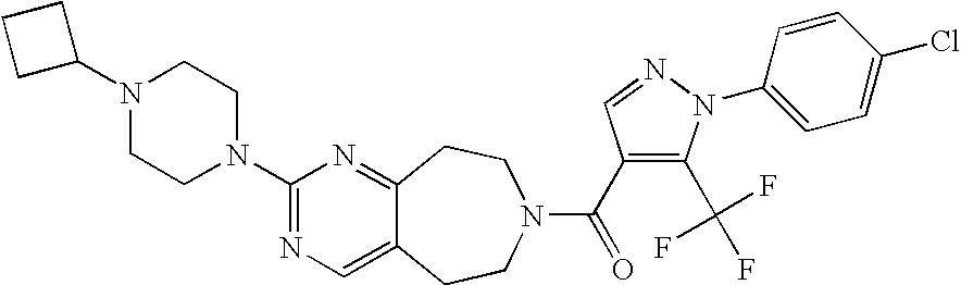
C1(N2CCN(C3=NC=C4C(=N3)CCN(C(=O)C3=C(C(F)(F)F)N(C5=CC=C(Cl)C=C5)N=C3)CC4)CC2)CCC1
